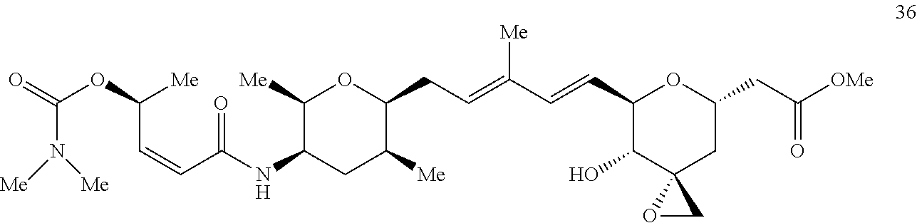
N(C1C([Me])OC(CC=C(C=CC2C(O)C3(CC(CC([OMe])=O)O2)OC3)[Me])C([Me])C1)C(C=CC(OC(=O)N([Me])[Me])[Me])=O
